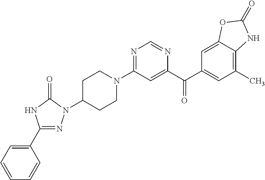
C1C(N2N=C(C3=CC=CC=C3)NC2=O)CCN(C2=NC=NC(C(C3=CC(C)=C4C(=C3)OC(=O)N4)=O)=C2)C1
